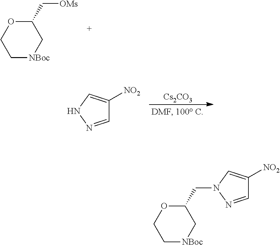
C1[NBoc]CC(CN2N=CC([NO2])=C2)OC1.C1[NBoc]CC(C[OMs])OC1.[Cs2CO3].C1=NNC=C1[NO2]
